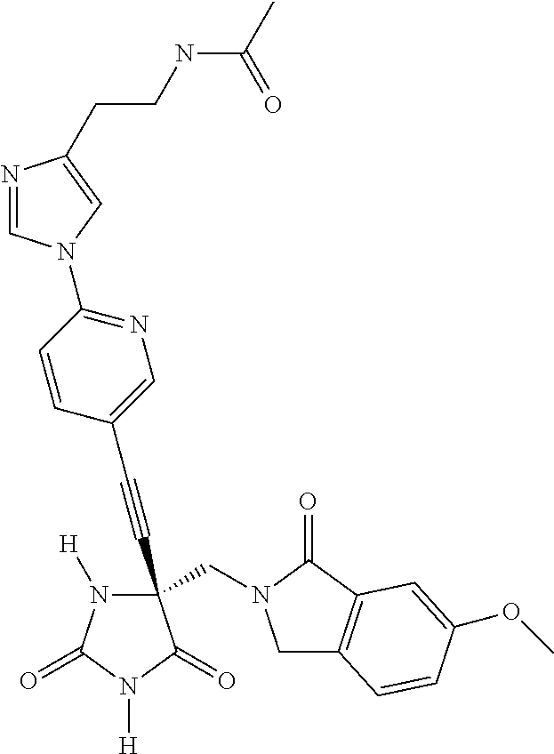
C(#CC1(CN2CC3=C(C2=O)C=C(OC)C=C3)N([H])C(=O)N([H])C1=O)C1=CN=C(N2C=NC(CCNC(C)=O)=C2)C=C1
